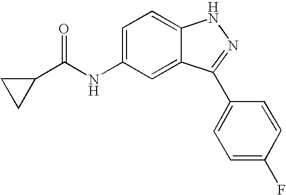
C1(C(NC2=CC=C3C(=C2)C(C2=CC=C(F)C=C2)=NN3)=O)CC1
